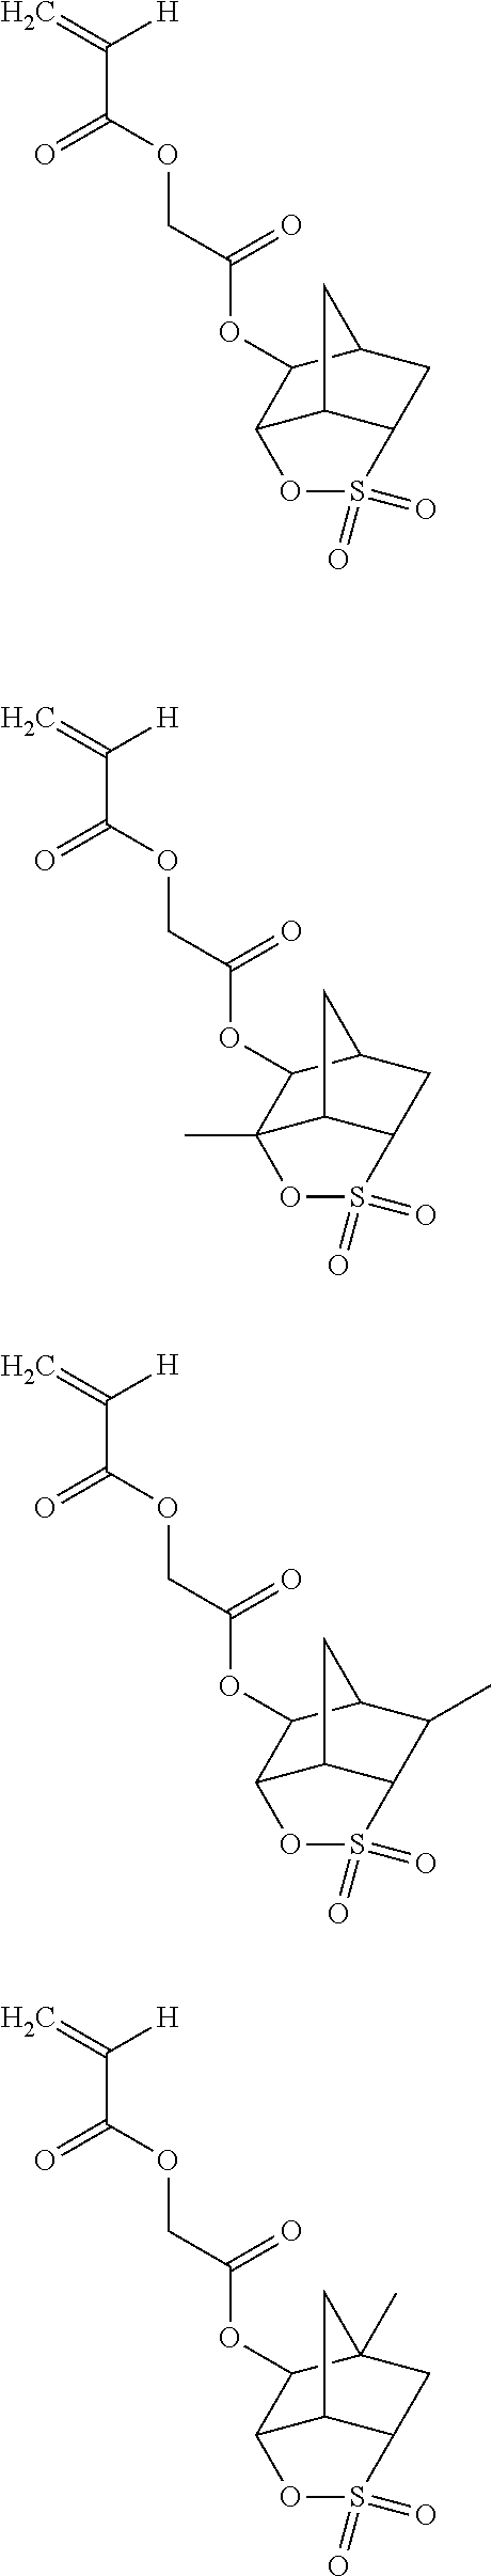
C=C([H])C(=O)OCC(=O)OC1C2C3C(CC1C3)S(=O)(=O)O2.C=C([H])C(=O)OCC(=O)OC1C2(C)C3C(CC1C3)S(=O)(=O)O2.C=C([H])C(=O)OCC(=O)OC1C2C3C(C(C)C1C3)S(=O)(=O)O2.C=C([H])C(=O)OCC(=O)OC1C2C3C(CC1(C)C3)S(=O)(=O)O2
